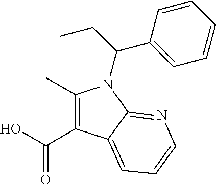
C(O)(=O)C1=C(C)N(C(C2=CC=CC=C2)CC)C2=NC=CC=C12
